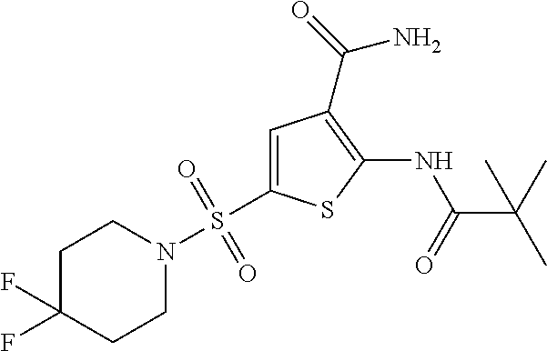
C1=C(S(N2CCC(F)(F)CC2)(=O)=O)SC(NC(=O)C(C)(C)C)=C1C(=O)N
